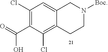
C1(Cl)=C(C(=O)O)C(Cl)=C2C(=C1)CN([Boc])CC2
